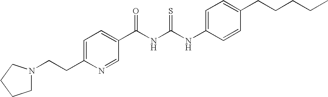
C1(C(NC(NC2=CC=C(CCCCC)C=C2)=S)=O)=CC=C(CCN2CCCC2)N=C1
